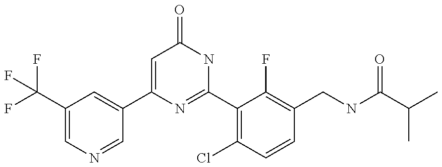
C1(C2=CC(C(F)(F)F)=CN=C2)=CC(=O)NC(C2=C(Cl)C=CC(CNC(C(C)C)=O)=C2F)=N1
